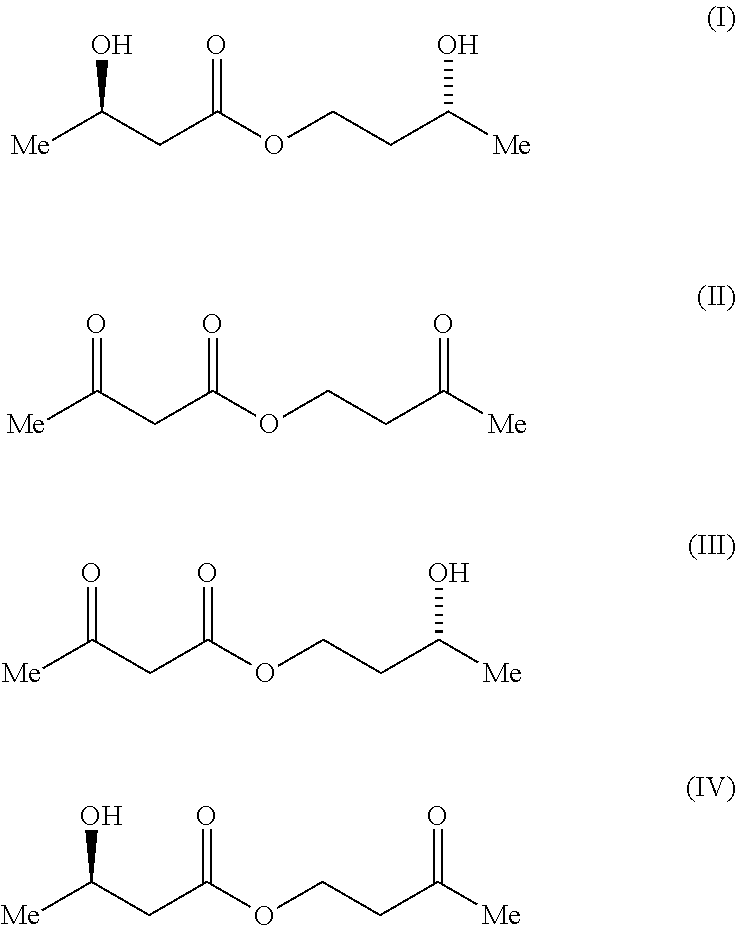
OC(CC(OCCC([Me])O)=O)[Me].O=C(CC(OCCC([Me])=O)=O)[Me].O=C(CC(OCCC([Me])O)=O)[Me].OC(CC(OCCC([Me])=O)=O)[Me]
